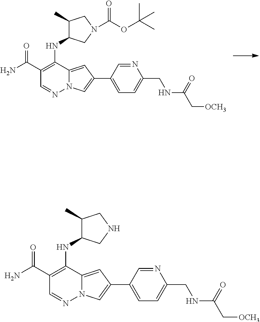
C1(C(N)=O)=C(NC2C(C)CN(C(OC(C)(C)C)=O)C2)C2=CC(C3=CC=C(CNC(C[OCH3])=O)N=C3)=CN2N=C1.C1(C(N)=O)=C(NC2C(C)CNC2)C2=CC(C3=CC=C(CNC(C[OCH3])=O)N=C3)=CN2N=C1
